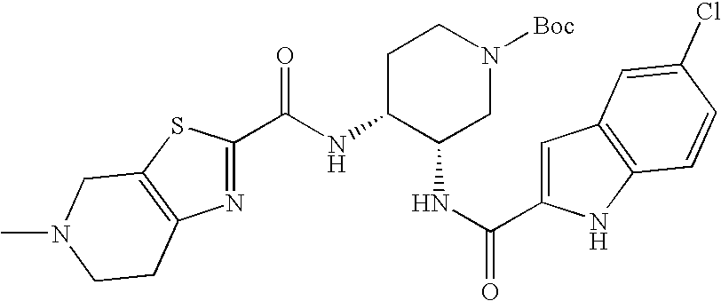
C(C1=NC2=C(S1)CN(C)CC2)(=O)NC1C(NC(C2=CC3=C(N2)C=CC(Cl)=C3)=O)CN([Boc])CC1
